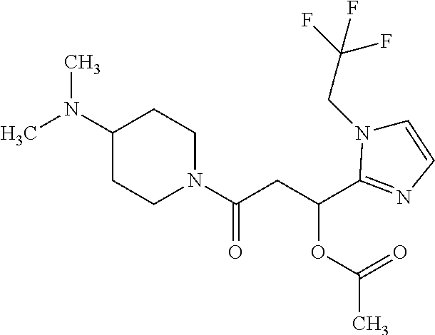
CN(C1CCN(C(CC(OC(=O)C)C2=NC=CN2CC(F)(F)F)=O)CC1)C
